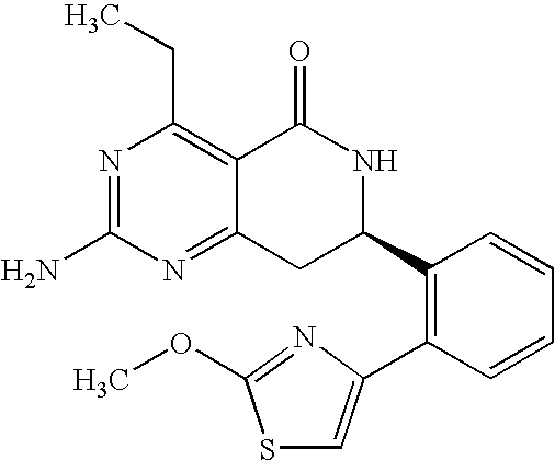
C12=NC(N)=NC(CC)=C1C(=O)NC(C1=C(C3=CSC(OC)=N3)C=CC=C1)C2
